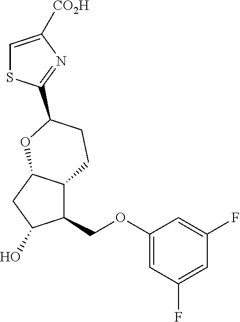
C1=C([CO2H])N=C(C2CCC3C(COC4=CC(F)=CC(F)=C4)C(O)CC3O2)S1
